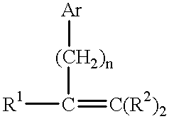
[R1]C([(CH2)n][Ar])=[C(R2)2]
